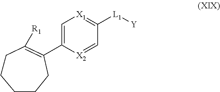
C1(C2=C([R1])CCCCC2)=C[X1]=C([L1][Y])C=[X2]1
